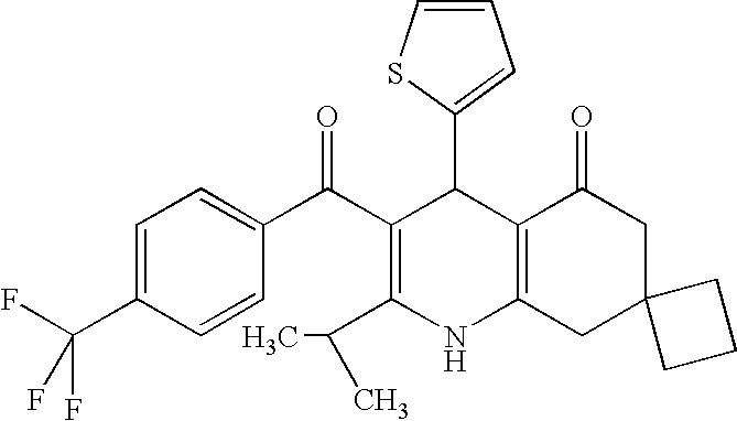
C1(C2C(C(C3=CC=C(C(F)(F)F)C=C3)=O)=C(C(C)C)NC3=C2C(=O)CC2(C3)CCC2)=CC=CS1
